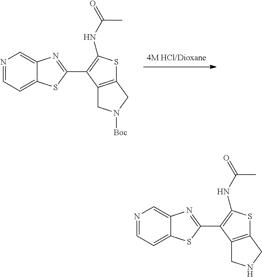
C1=NC=C2C(=C1)SC(C1=C(NC(=O)C)SC3=C1CN([Boc])C3)=N2.C1=NC=C2C(=C1)SC(C1=C(NC(=O)C)SC3=C1CNC3)=N2
